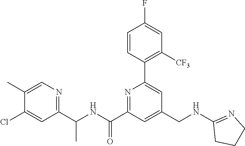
C1(C)=CN=C(C(NC(C2=NC(C3=C([CF3])C=C(F)C=C3)=CC(CNC3=NCCC3)=C2)=O)C)C=C1Cl
